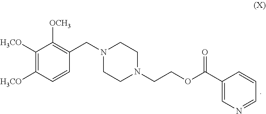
C1([H3CO])=C([H3CO])C=CC(CN2CCN(CCOC(C3=CN=CC=C3)=O)CC2)=C1[OCH3]
